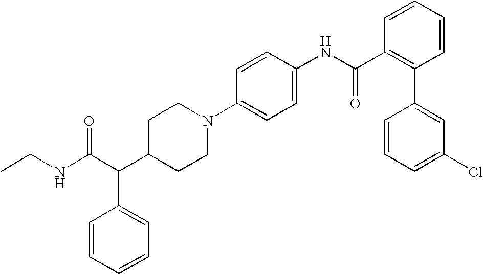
C(C(C1CCN(C2=CC=C(NC(C3=C(C4=CC(Cl)=CC=C4)C=CC=C3)=O)C=C2)CC1)C1=CC=CC=C1)(NCC)=O
